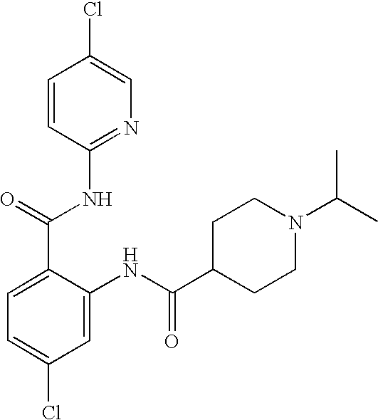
C1(C(=O)NC2=NC=C(Cl)C=C2)=CC=C(Cl)C=C1NC(C1CCN(C(C)C)CC1)=O
